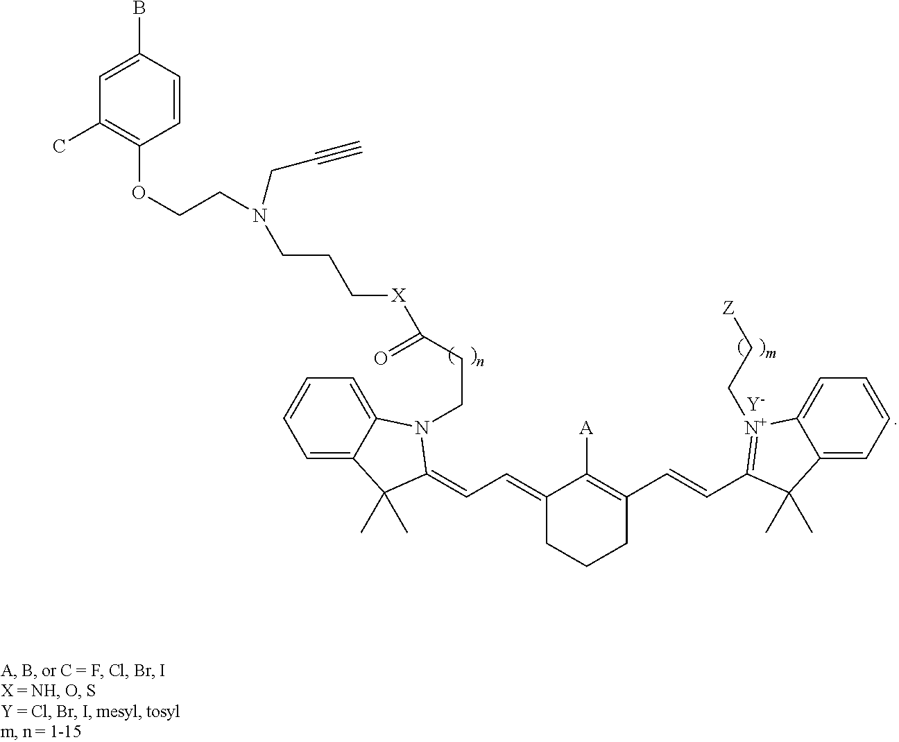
C1=CC(B)=CC(C)=C1OCCN(CC#C)CCC[X]C(CCN1C2=CC=CC=C2C(C)(C)C1=CC=C1CCCC(C=CC2=[N+](CC[Z])C3=CC=CC=C3C2(C)C)=C1[A])=O.[Y]
